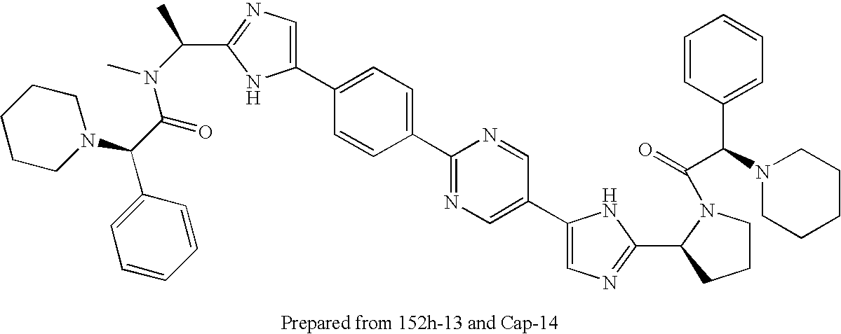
C1(C2=CC=C(C3=NC=C(C4=CN=C(C5N(C(=O)C(N6CCCCC6)C6=CC=CC=C6)CCC5)N4)C=N3)C=C2)=CN=C(C(N(C(C(C2=CC=CC=C2)N2CCCCC2)=O)C)C)N1
